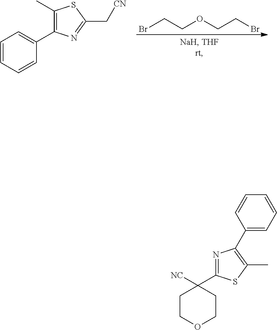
BrCCOCCBr.C1=CC=CC(C2=C(C)SC(C[CN])=N2)=C1.C1COCCC1([NC])C1=NC(C2=CC=CC=C2)=C(C)S1
